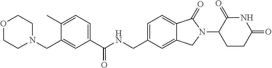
C1(C(NCC2=CC=C3C(=C2)CN(C2CCC(=O)NC2=O)C3=O)=O)=CC=C(C)C(CN2CCOCC2)=C1
